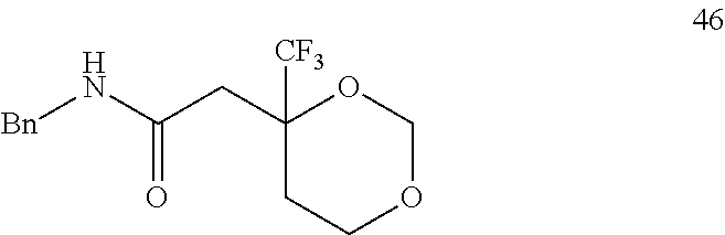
[Bn]NC(CC1([CF3])OCOCC1)=O
